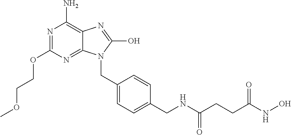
N1=C(OCCOC)N=C2C(=C1N)N=C(O)N2CC1=CC=C(CNC(CCC(=O)NO)=O)C=C1
